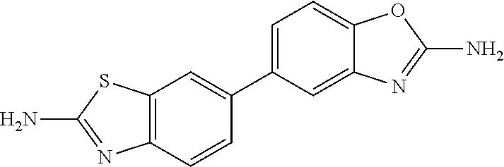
NC1=NC2=C(S1)C=C(C1=CC=C3C(=C1)N=C(N)O3)C=C2
